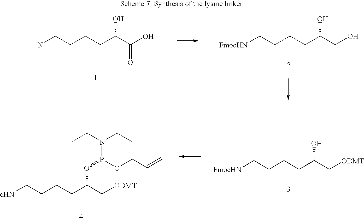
NCCCCC(C(O)=O)O.[FmocHN]CCCCC(CO)O.[FmocHN]CCCCC(C[ODMT])O.[cHN]CCCCC(C[ODMT])OP(N(C(C)C)C(C)C)OCC=C
